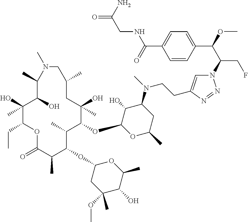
C1(O)(C)C(CC)OC(=O)C(C)C(OC2CC(OC)(C)C(O)C(C)O2)C(C)C(OC2OC(C)CC(N(C)CCC3=CN(C(C(OC)C4=CC=C(C(=O)NCC(N)=O)C=C4)CF)N=N3)C2O)C(O)(C)CC(C)CN(C)C(C)C1O
